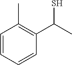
C1=CC=CC(C(C)S)=C1C
